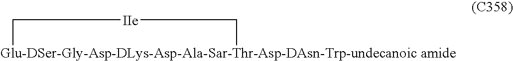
[Glu-DSer-Gly-Asp-DLys-Asp-Ala-Sar-Thr-Asp-DAsn-Trp-undecanoic amide]1C[IIe]C1
